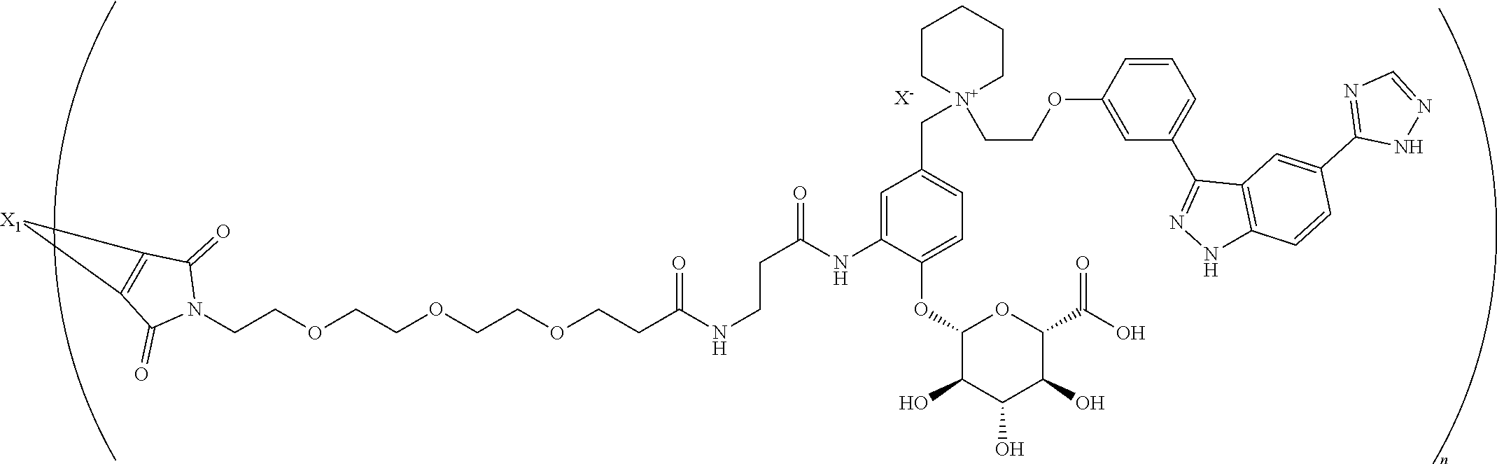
C(COCCOCCOCCC(NCCC(=O)NC1=CC(C[N+]2(CCOC3=CC(C4=NNC5=C4C=C(C4=NC=NN4)C=C5)=CC=C3)CCCCC2)=CC=C1OC1C(O)C(O)C(O)C(C(O)=O)O1)=O)N1C(=O)C2=C(C1=O)[X1]2.[X-]
